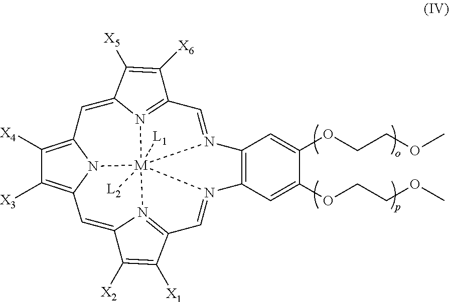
C12=C(C=C(OCCOC)C(OCCOC)=C1)N1=CC3=N4C(=CC5=C([X3])C([X4])=C6C=C7C([X5])=C([X6])C8=N7[M]14([L2])([L1])(N2=C8)N56)C([X2])=C3[X1]
